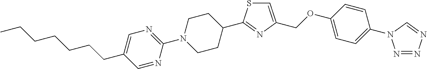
C1=C(COC2=CC=C(N3N=NN=C3)C=C2)N=C(C2CCN(C3=NC=C(CCCCCCC)C=N3)CC2)S1
